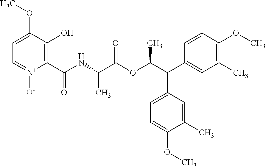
C1=C(OC)C(O)=C(C(NC(C(OC(C(C2=CC(C)=C(OC)C=C2)C2=CC=C(OC)C(C)=C2)C)=O)C)=O)[N+]([O-])=C1
